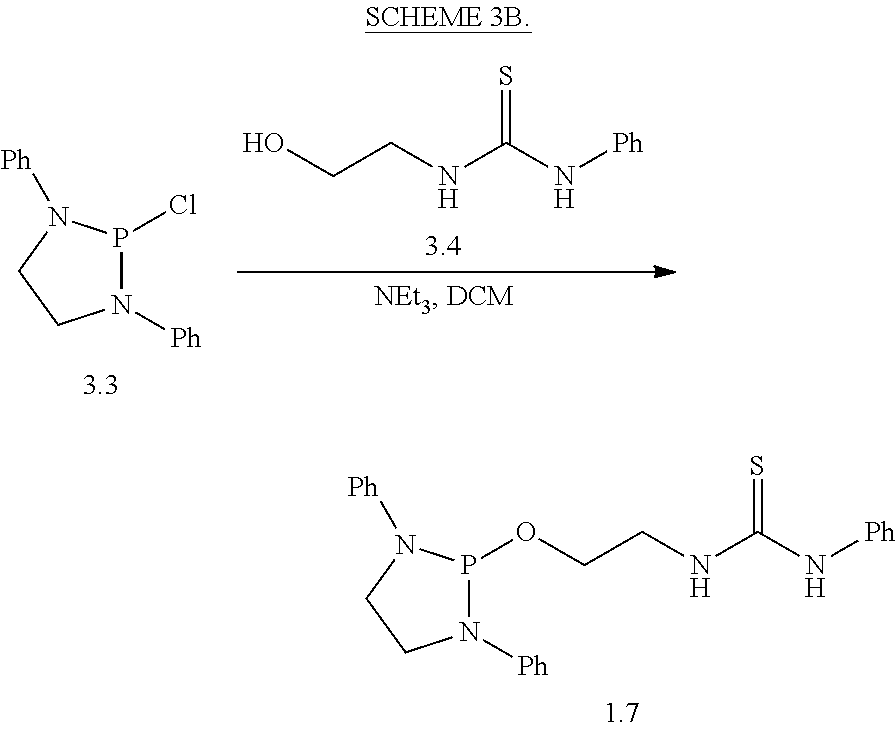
P1(OCCNC(N[Ph])=S)N([Ph])CCN1[Ph].P1(Cl)N([Ph])CCN1[Ph].C(CNC(N[Ph])=S)O
